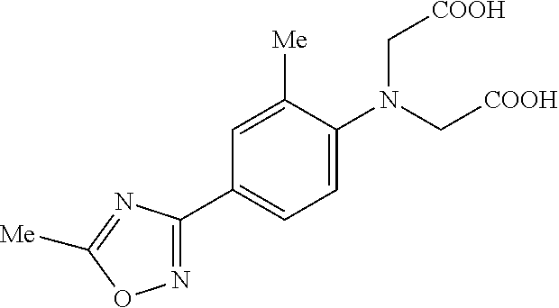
C1=C(N(C[COOH])C[COOH])C([Me])=CC(C2=NOC([Me])=N2)=C1
